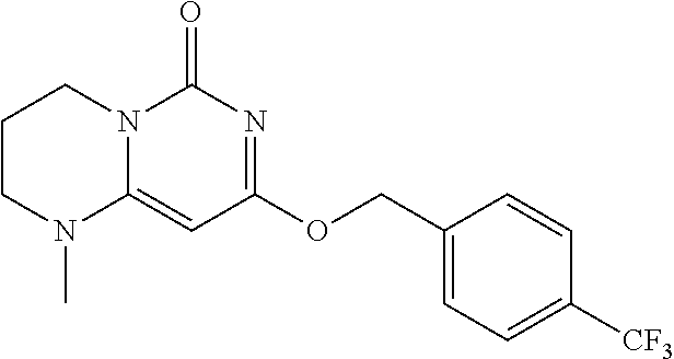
C1CN(C)C2=CC(OCC3=CC=C([CF3])C=C3)=NC(=O)N2C1
